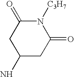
C1(N)CC(=O)N([C3H7])C(=O)C1
